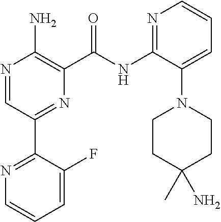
N1=CC(C2=NC=CC=C2F)=NC(C(NC2=NC=CC=C2N2CCC(C)(N)CC2)=O)=C1N
